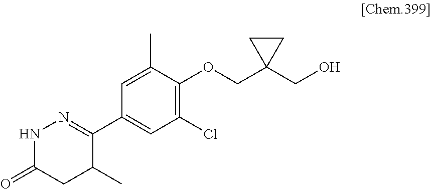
N1C(=O)CC(C)C(C2=CC(Cl)=C(OCC3(CO)CC3)C(C)=C2)=N1
